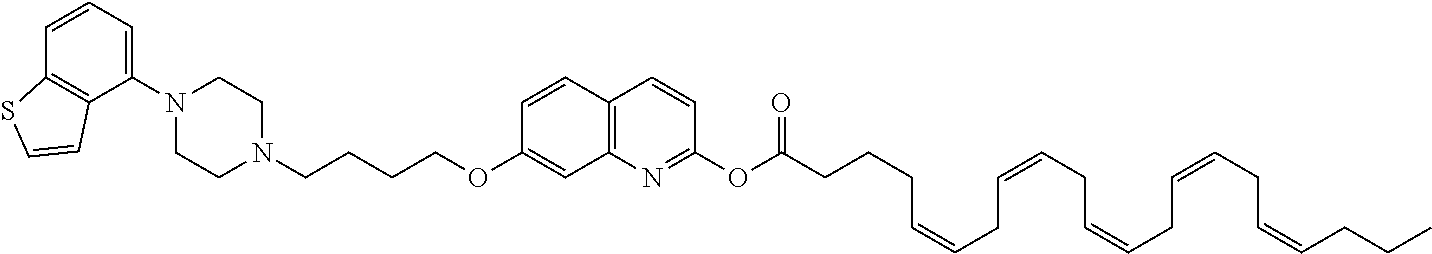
C1(N2CCN(CCCCOC3=CC4=C(C=C3)C=CC(OC(CCCC=CCC=CCC=CCC=CCC=CCCC)=O)=N4)CC2)=CC=CC2=C1C=CS2
